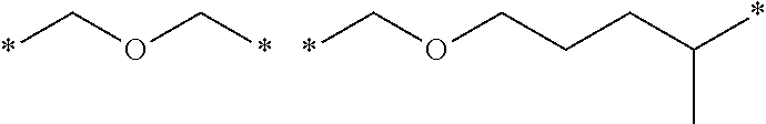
*COC*.*COCCCC(*)C
